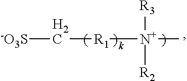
[-O3S]C[R1][N+](C)([R3])[R2]
